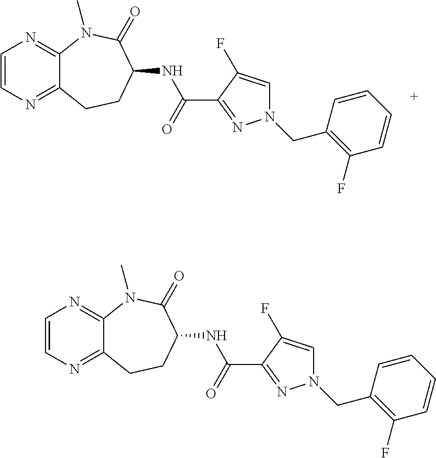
C1=CN=C2C(=N1)N(C)C(=O)C(NC(C1=NN(CC3=C(F)C=CC=C3)C=C1F)=O)CC2.C1=CN=C2C(=N1)N(C)C(=O)C(NC(C1=NN(CC3=C(F)C=CC=C3)C=C1F)=O)CC2
